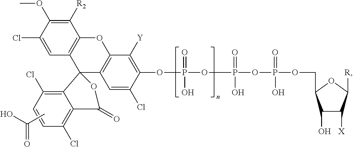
C1([R2])=C(OC)C(Cl)=CC2=C1OC1=C(C=C(Cl)C(OP(OP(OP(=O)(O)OCC3C(O)C([X])C([R])O3)(=O)O)(=O)O)=C1[Y])C21C2=C(Cl)C=CC(Cl)=C2C(=O)O1.CC(=O)O
